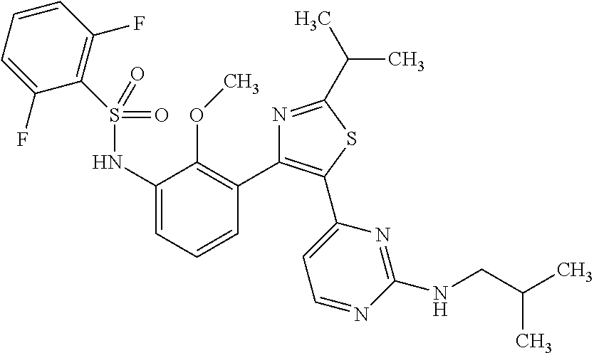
S(NC1=CC=CC(C2=C(C3=CC=NC(NCC(C)C)=N3)SC(C(C)C)=N2)=C1OC)(=O)(=O)C1=C(F)C=CC=C1F
